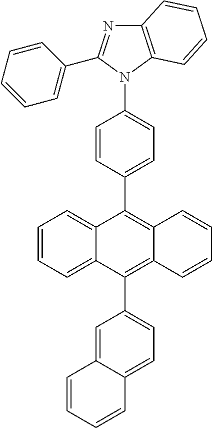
C1=CC=C2C(=C1)C(C1=CC=C(N3C(C4=CC=CC=C4)=NC4=C3C=CC=C4)C=C1)=C1C(=C2C2=CC=C3C(=C2)C=CC=C3)C=CC=C1
